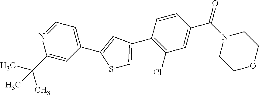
C1=NC(C(C)(C)C)=CC(C2=CC(C3=C(Cl)C=C(C(N4CCOCC4)=O)C=C3)=CS2)=C1
